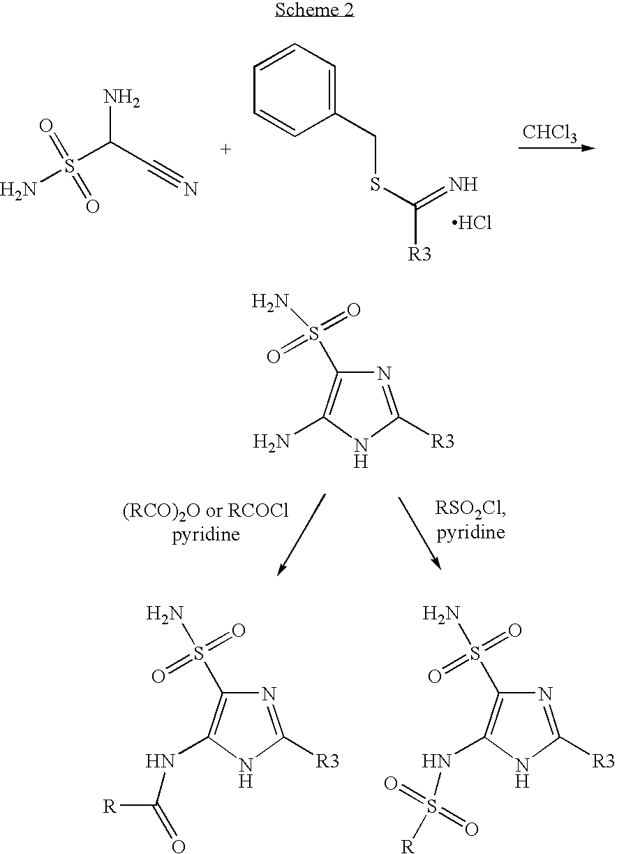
N1=C([R3])NC(NC([R])=O)=C1S(N)(=O)=O.N1=C([R3])NC(NS([R])(=O)=O)=C1S(N)(=O)=O.N1=C([R3])NC(N)=C1S(N)(=O)=O.[CHCl3].S(C(=N)[R3])CC1=CC=CC=C1.Cl.S(C(C#N)N)(N)(=O)=O
